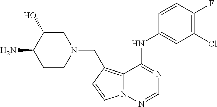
C12=C(CN3CC(O)C(N)CC3)C=CN1N=CN=C2NC1=CC(Cl)=C(F)C=C1
